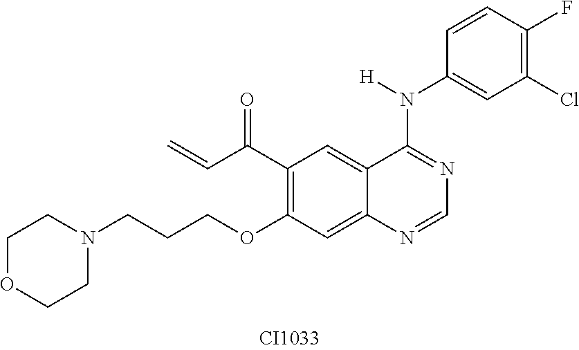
C1(C(C=C)=O)=C(OCCCN2CCOCC2)C=C2C(=C1)C(N([H])C1=CC(Cl)=C(F)C=C1)=NC=N2
